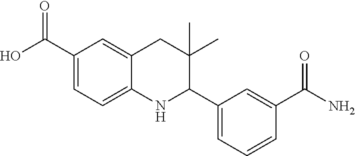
OC(C1=CC=C2C(=C1)CC(C)(C)C(C1=CC=CC(C(N)=O)=C1)N2)=O
